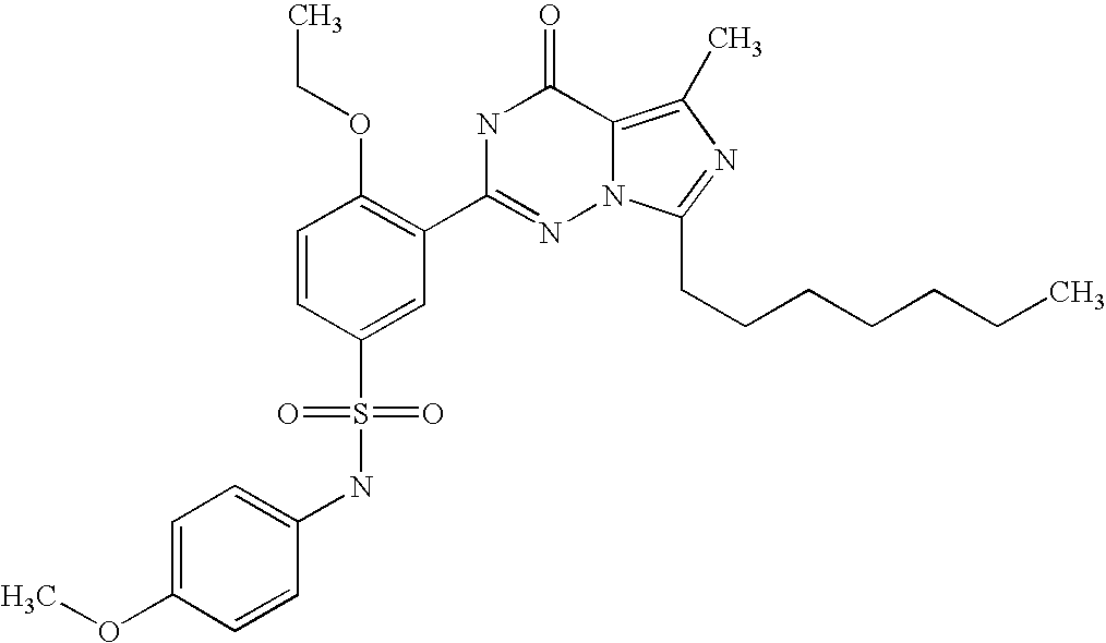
C1=CC(S(NC2=CC=C(OC)C=C2)(=O)=O)=CC(C2=NN3C(=C(C)N=C3CCCCCCC)C(=O)N2)=C1OCC
